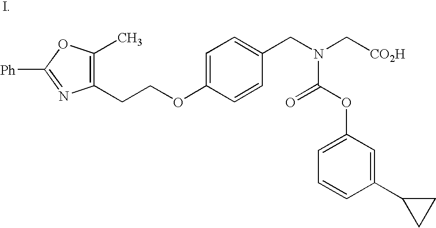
C1(CCOC2=CC=C(CN(C[CO2H])C(OC3=CC=CC(C4CC4)=C3)=O)C=C2)=C(C)OC([Ph])=N1
